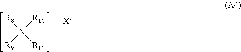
N([R11])([R8])([R10])[R9].[X-]
